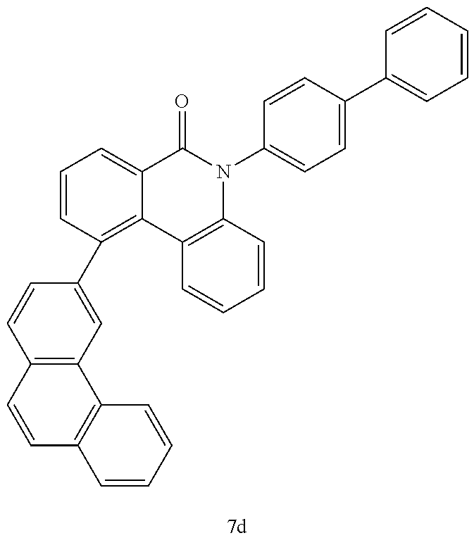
C12=C(C=C(C3=C4C(=CC=C3)C(=O)N(C3=CC=C(C5=CC=CC=C5)C=C3)C3=C4C=CC=C3)C=C1)C1=C(C=C2)C=CC=C1
